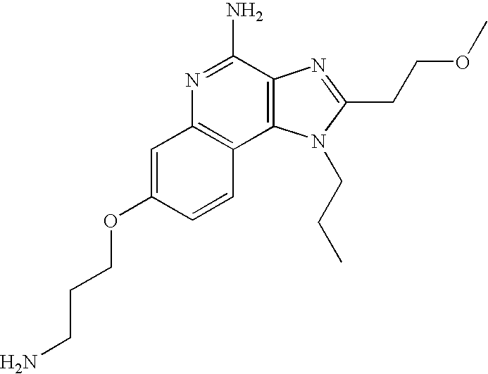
C1=C(OCCCN)C=CC2=C1N=C(N)C1=C2N(CCC)C(CCOC)=N1
